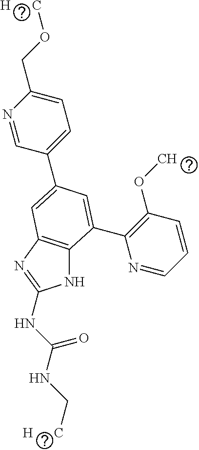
N1=CC(C2=CC3=C(NC(NC(NC[H      C])=O)=N3)C(C3=C(OC)C=CC=N3)=C2)=CC=C1CO[H      C]
